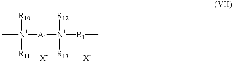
[R10][N+]([R11])(C)[A1][N+]([R12])([R13])[B1]C
